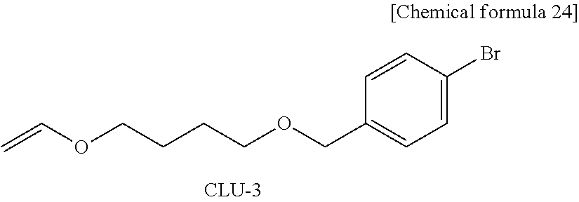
C=COCCCCOCC1=CC=C(Br)C=C1
